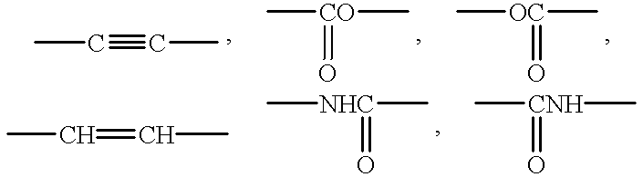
CC#CC.C[CO](C)=O.C[OC](C)=O.CC=CC.C[NHC](C)=O.C[CNH](C)=O
